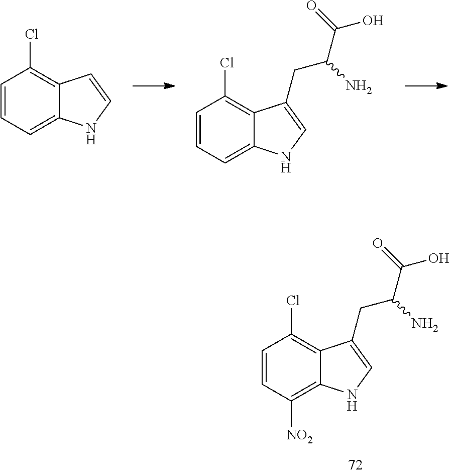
C1=CC=C2C(=C1Cl)C=CN2.C1=CC=C2C(=C1Cl)C(CC(C(O)=O)N)=CN2.C1=CC([NO2])=C2C(=C1Cl)C(CC(C(O)=O)N)=CN2
